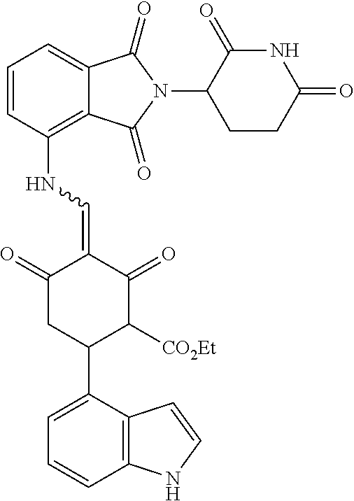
C1(NC=C2C(=O)CC(C3=CC=CC4=C3C=CN4)C([CO2Et])C2=O)=C2C(=CC=C1)C(=O)N(C1C(=O)NC(=O)CC1)C2=O
